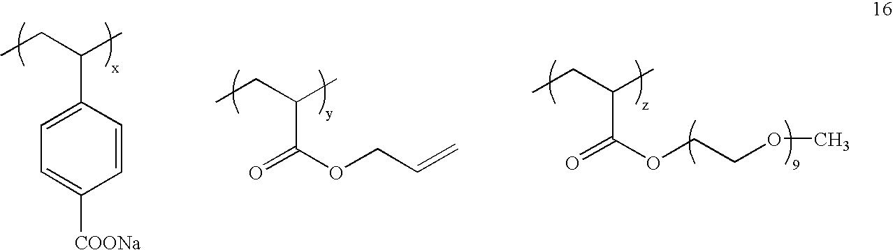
C1=C([COONa])C=CC(C(CC)C)=C1.O=C(OCC=C)C(CC)C.O=C(OCCOC)C(CC)C
